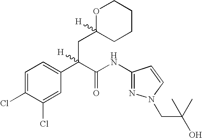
C1=C(Cl)C(Cl)=CC(C(C(NC2=NN(CC(O)(C)C)C=C2)=O)(CC2([H])CCCCO2)[H])=C1
